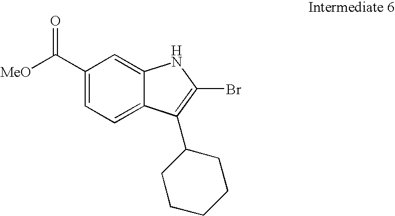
C1(C([MeO])=O)=CC=C2C(=C1)NC(Br)=C2C1CCCCC1
